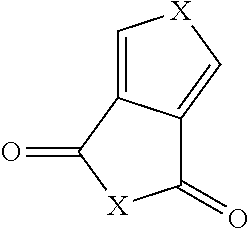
C1(=O)C2=C[X]C=C2C(=O)[X]1
